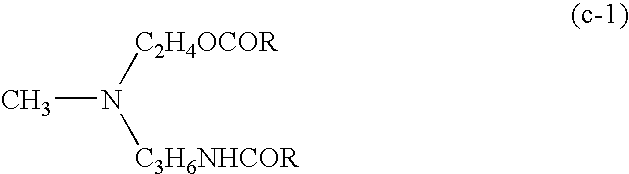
[C2H4OCOR]N([C3H6NHCOR])C
